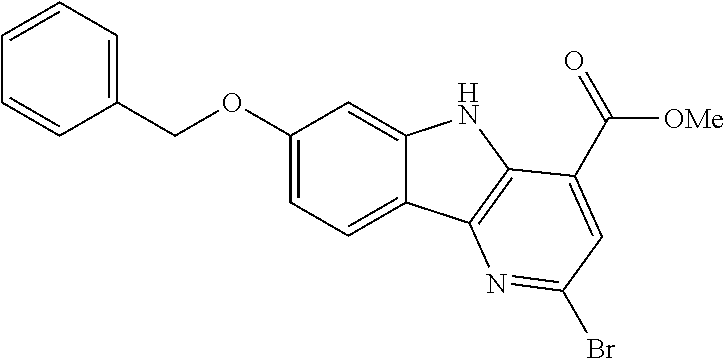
C1(OCC2=CC=CC=C2)=CC=C2C(=C1)NC1=C2N=C(Br)C=C1C(=O)[OMe]
